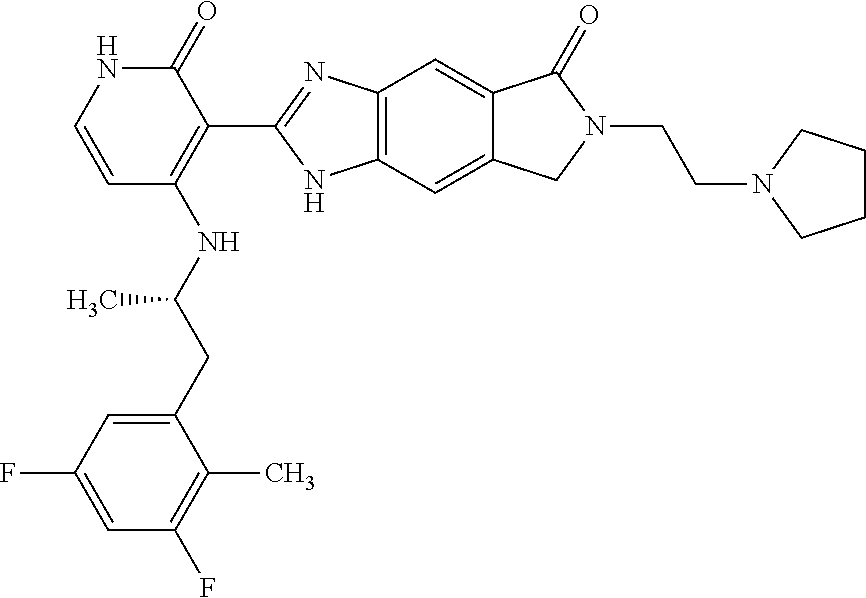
C12=C(C=C3C(=C1)C(=O)N(CCN1CCCC1)C3)NC(C1=C(NC(CC3=CC(F)=CC(F)=C3C)C)C=CNC1=O)=N2
